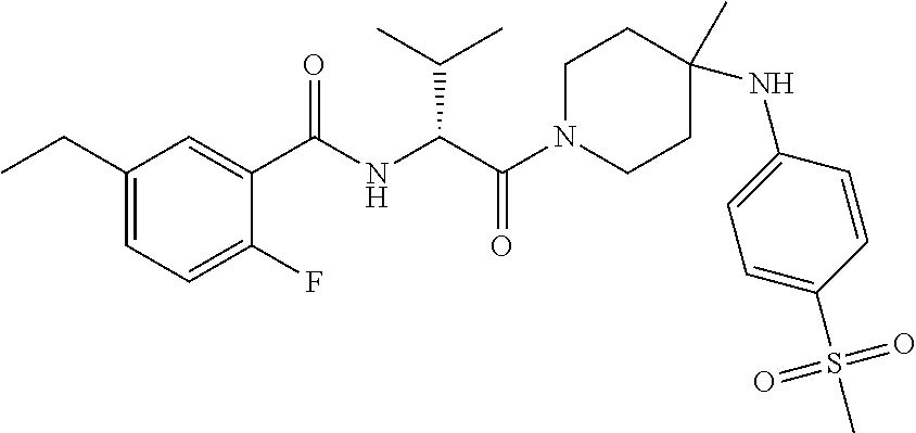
C1N(C(C(NC(C2=CC(CC)=CC=C2F)=O)C(C)C)=O)CCC(C)(NC2=CC=C(S(=O)(=O)C)C=C2)C1
